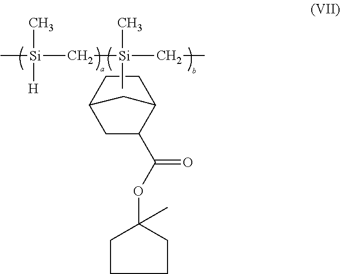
C[Si](C)(C[Si](C)(C)[H])CC.C12CC(C(=O)OC3(C)CCCC3)C(C1)CC2
